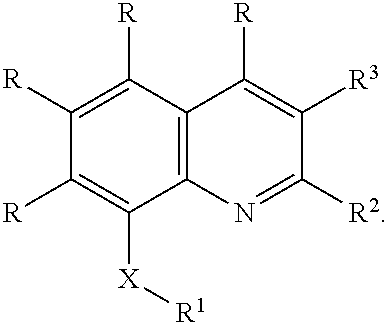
C1([R])=C([R])C2=C(C([X][R1])=C1[R])N=C([R2])C([R3])=C2[R]
